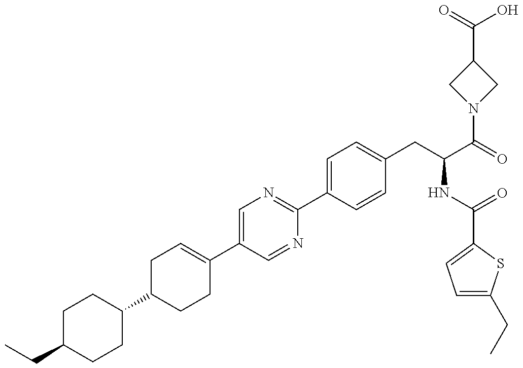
C(C1CCC(C2CCC(C3=CN=C(C4=CC=C(CC(NC(=O)C5=CC=C(CC)S5)C(N5CC(C(O)=O)C5)=O)C=C4)N=C3)=CC2)CC1)C
